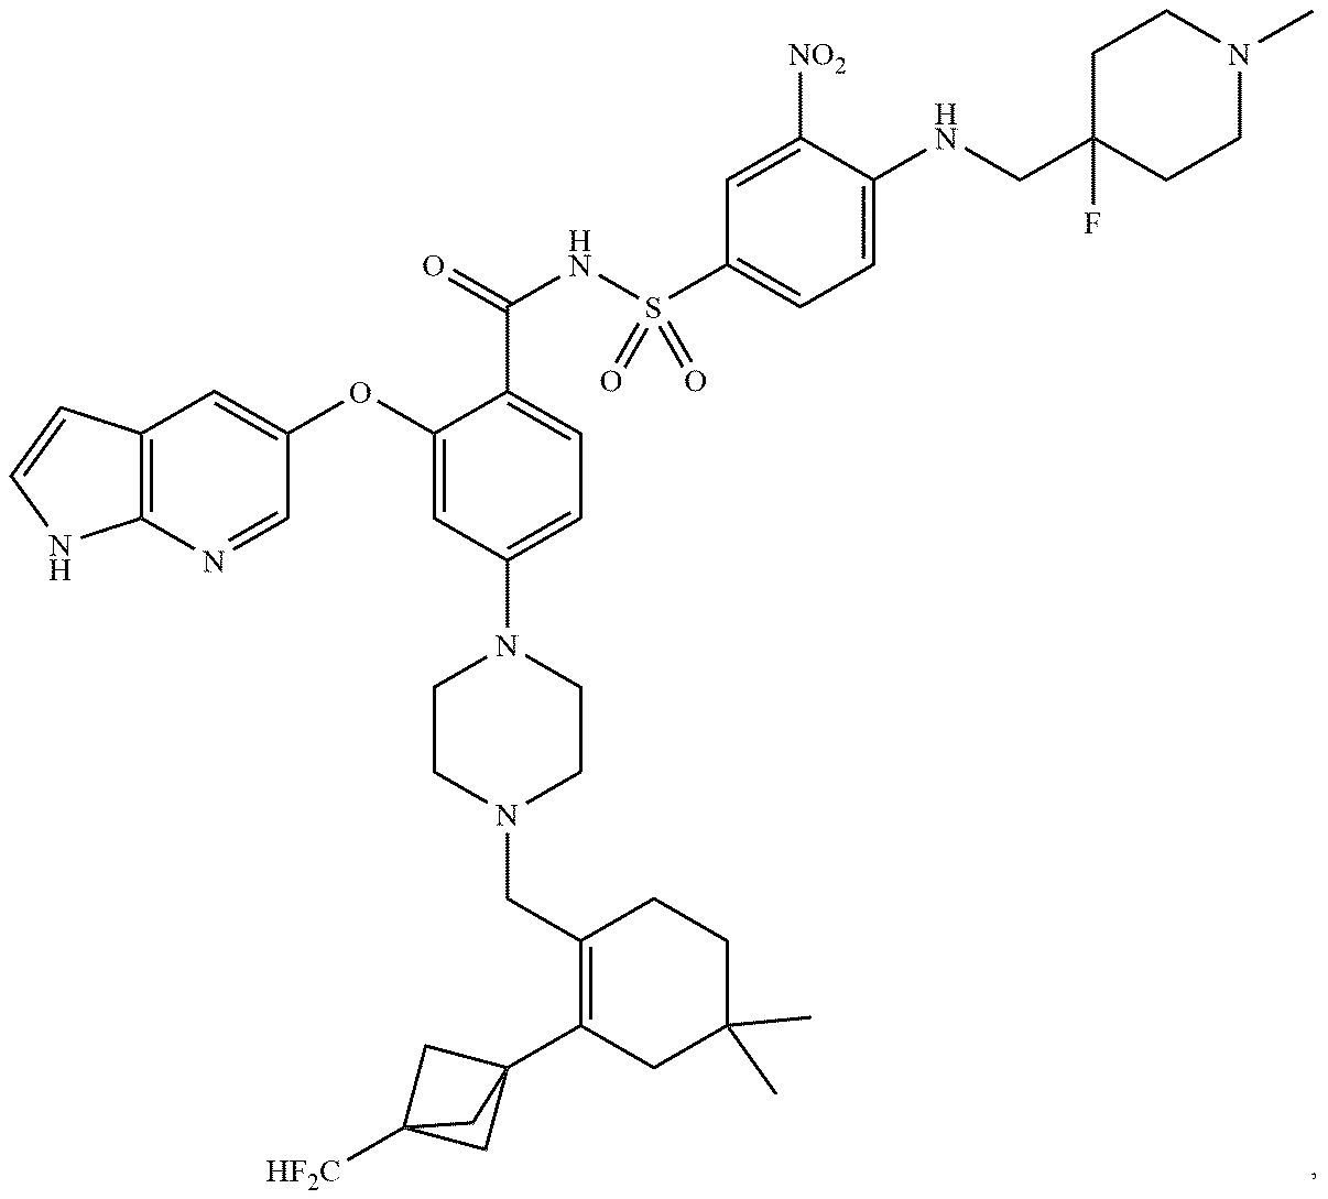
C12=C(N=CC(OC3=CC(N4CCN(CC5=C(C67CC([HF2C])(C6)C7)CC(C)(C)CC5)CC4)=CC=C3C(=O)NS(C3=CC=C(NCC4(F)CCN(C)CC4)C([NO2])=C3)(=O)=O)=C1)NC=C2
